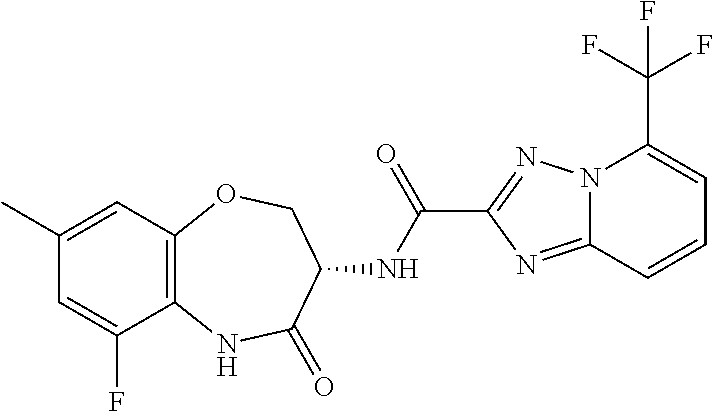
N12C(=NC(C(NC3COC4=C(NC3=O)C(F)=CC(C)=C4)=O)=N1)C=CC=C2C(F)(F)F
